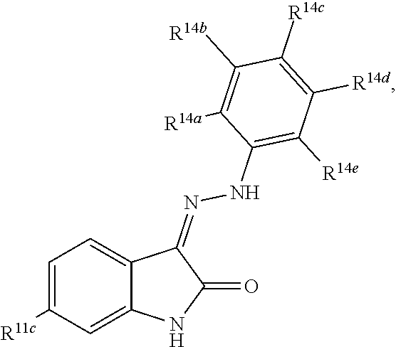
C1=C([R11c])C=C2C(=C1)C(=NNC1=C([R14e])C([R14d])=C([R14c])C([R14b])=C1[R14a])C(=O)N2
